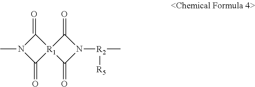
C1(=O)N(C)C(=O)[R1]12C(=O)N([R2](C)[R5])C2=O
